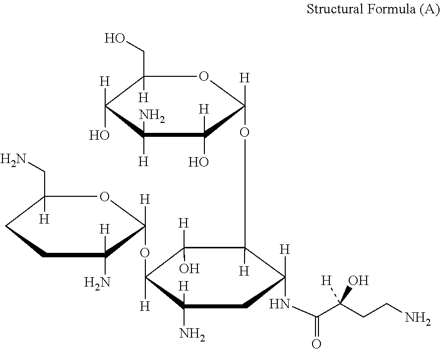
C1(CO)([H])C([H])(O)C([H])(N)C([H])(O)C([H])(OC2([H])C([H])(O)C([H])(OC3([H])C([H])(N)CCC(CN)([H])O3)C(N)([H])CC2([H])NC(C(CCN)([H])O)=O)O1
